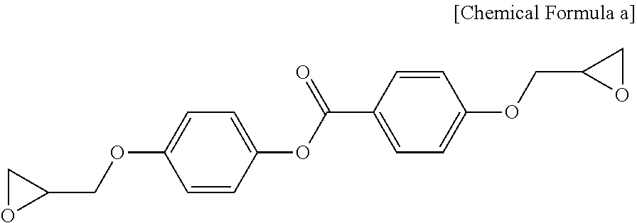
C1(COC2=CC=C(OC(C3=CC=C(OCC4OC4)C=C3)=O)C=C2)CO1
